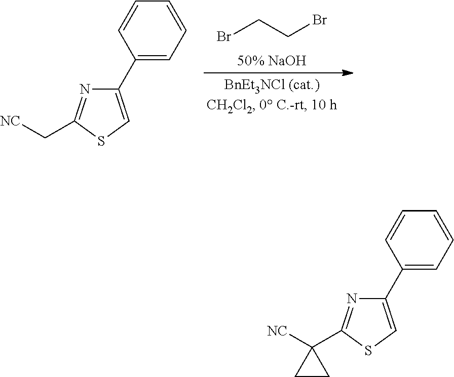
BrCCBr.C([NC])C1=NC(C2=CC=CC=C2)=CS1.C1([NC])(C2=NC(C3=CC=CC=C3)=CS2)CC1
